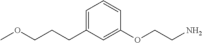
C(CCC1=CC=CC(OCCN)=C1)OC
